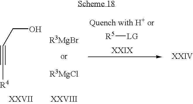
C(#C[R4])CO.[R5][LG]
